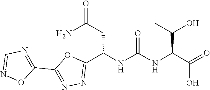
C1(C2=NN=C(C(NC(NC(C(=O)O)C(O)C)=O)CC(=O)N)O2)=NC=NO1
